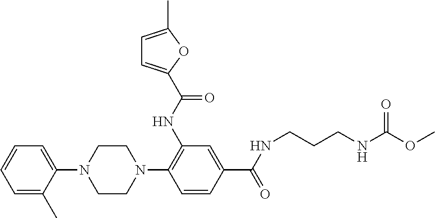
C1=C(C)C(N2CCN(C3=C(NC(=O)C4=CC=C(C)O4)C=C(C(=O)NCCCNC(=O)OC)C=C3)CC2)=CC=C1
